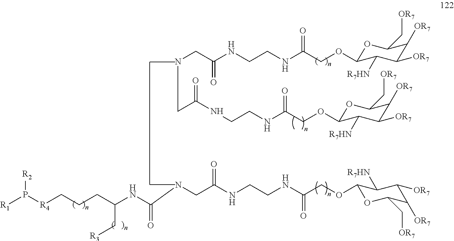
[R1]P([R4]CCCC(NC(NCC(NCCNC(COC1OC(C[OR7])C([OR7])C([OR7])C1[R7HN])=O)=O)=O)C[R3])[R2].N(CC(NCCNC(COC1C([R7HN])C([OR7])C([OR7])C(C[OR7])O1)=O)=O)CC(NCCNC(COC1C([R7HN])C([OR7])C([OR7])C(C[OR7])O1)=O)=O
